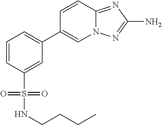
C(CC)CNS(C1=CC(C2=CN3C(=NC(N)=N3)C=C2)=CC=C1)(=O)=O
